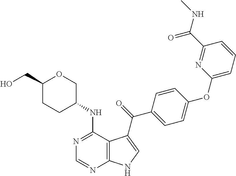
C1(CO)CCC(NC2=NC=NC3=C2C(C(=O)C2=CC=C(OC4=CC=CC(C(NC)=O)=N4)C=C2)=CN3)CO1
